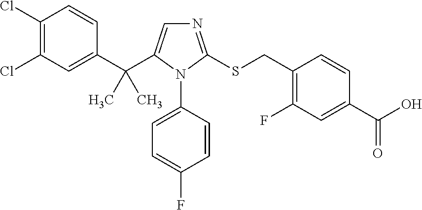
C1(C(C2=CN=C(SCC3=C(F)C=C(C(O)=O)C=C3)N2C2=CC=C(F)C=C2)(C)C)=CC(Cl)=C(Cl)C=C1
